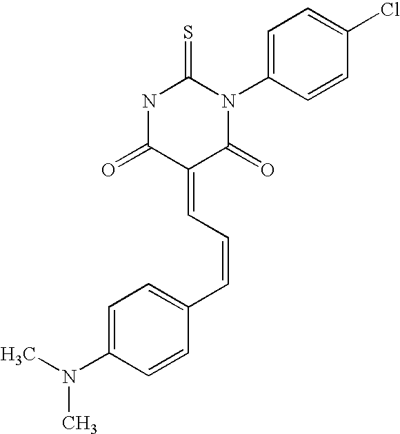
C1=C(N(C)C)C=CC(C=CC=C2C(=O)N(C3=CC=C(Cl)C=C3)C(=S)NC2=O)=C1
